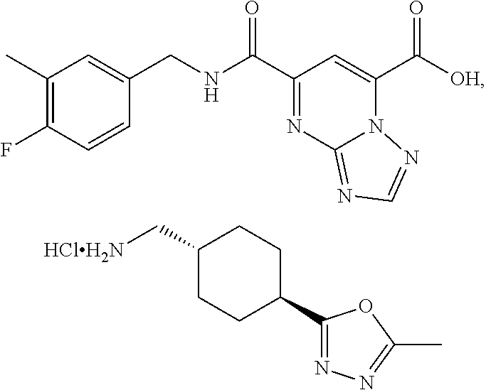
C1(C)=C(F)C=CC(CNC(C2=NC3=NC=NN3C(C([OH])=O)=C2)=O)=C1.C1(C[HClH2N])CCC(C2=NN=C(C)O2)CC1
